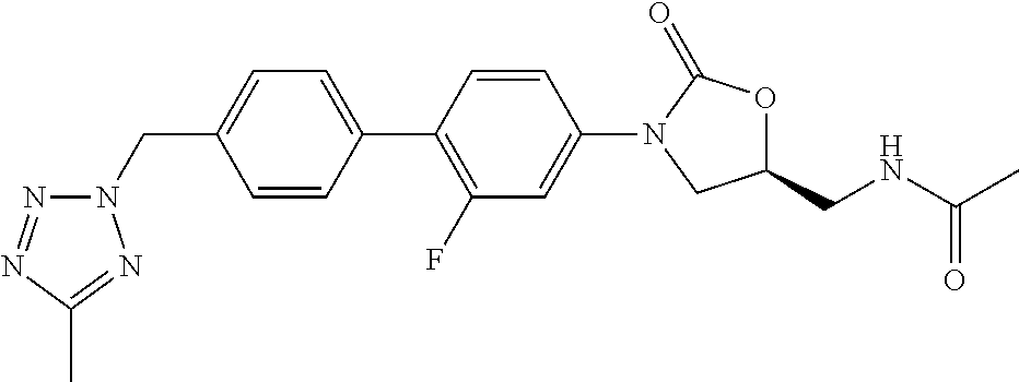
C1=CC(C2=C(F)C=C(N3CC(CNC(C)=O)OC3=O)C=C2)=CC=C1CN1N=NC(C)=N1
